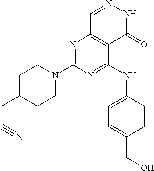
N1=C(N2CCC(CC#N)CC2)N=C(NC2=CC=C(CO)C=C2)C2=C1C=NNC2=O
